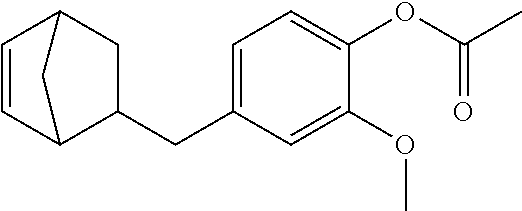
C1=CC2C(CC3=CC=C(OC(=O)C)C(OC)=C3)CC1C2
